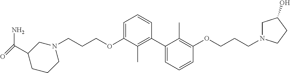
C1(C2=C(C)C(OCCCN3CC(C(N)=O)CCC3)=CC=C2)=CC=CC(OCCCN2CC(O)CC2)=C1C
